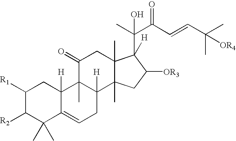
C1([R1])C([R2])C(C)(C)C2=CCC3([H])C(C)(C2([H])C1)C(=O)CC1(C)C3(C)CC([OR3])C1(C(C)(O)C(C=CC(C)([OR4])C)=O)[H]
